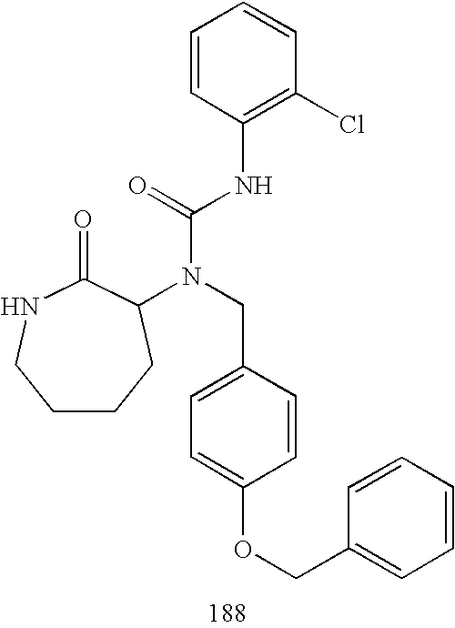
C1=CC(NC(N(CC2=CC=C(OCC3=CC=CC=C3)C=C2)C2CCCCNC2=O)=O)=C(Cl)C=C1
